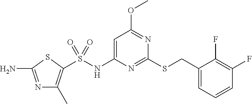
C1(CSC2=NC(NS(=O)(=O)C3=C(C)N=C(N)S3)=CC(OC)=N2)=CC=CC(F)=C1F
